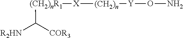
[(CH2)nR1](C([COR3])[R2HN])[X][(CH2)n][Y]ON
